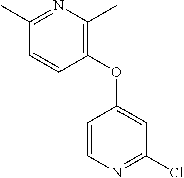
C1(C)=NC(C)=C(OC2=CC(Cl)=NC=C2)C=C1
